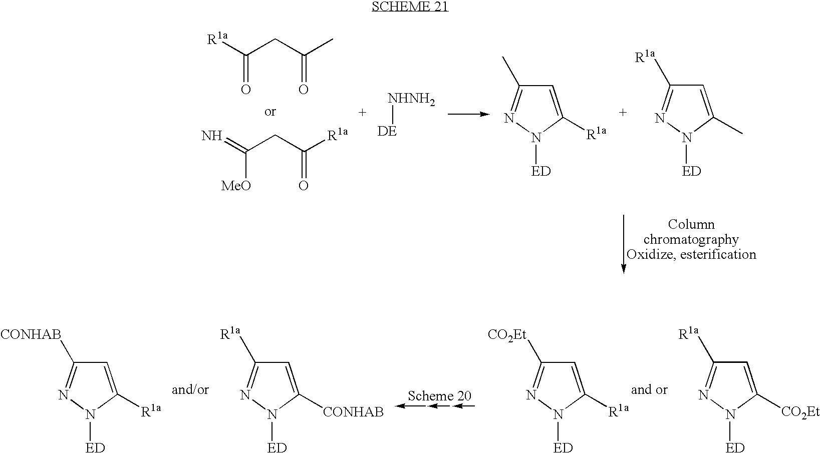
[NHNH2][DE].[ED]N1N=C(C)C=C1[R1a].[ED]N1N=C([R1a])C=C1C.[R1a]C(CC(C)=O)=O.N=C(CC([R1a])=O)[MeO].[ED]N1N=C([CO2Et])C=C1[R1a].[ED]N1N=C([R1a])C=C1[CO2Et].[ED]N1N=C([R1a])C=C1[CONHAB].[ED]N1N=C([CONHAB])C=C1[R1a]
